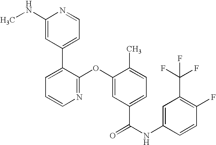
N1=C(OC2=CC(C(NC3=CC(C(F)(F)F)=C(F)C=C3)=O)=CC=C2C)C(C2=CC=NC(NC)=C2)=CC=C1
